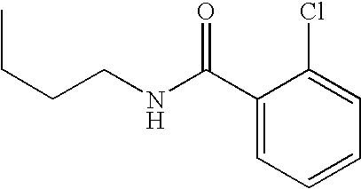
CCCCNC(=O)C1=CC=CC=C1Cl
